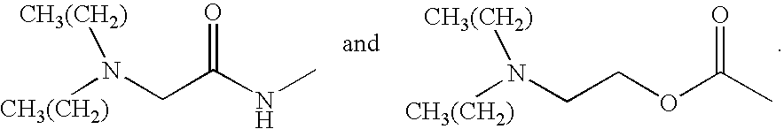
[CH3(CH2)]N(CC(NC)=O)[CH3(CH2)].[CH3(CH2)]N(CCOC(C)=O)[CH3(CH2)]
